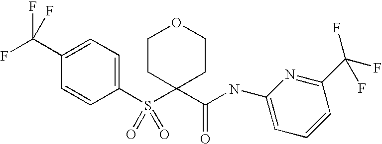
C1=CC(S(C2(C(NC3=CC=CC(C(F)(F)F)=N3)=O)CCOCC2)(=O)=O)=CC=C1C(F)(F)F
